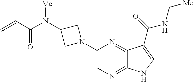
C=CC(N(C1CN(C2=CN=C3C(=N2)C(C(=O)NC[Me])=CN3)C1)[Me])=O
